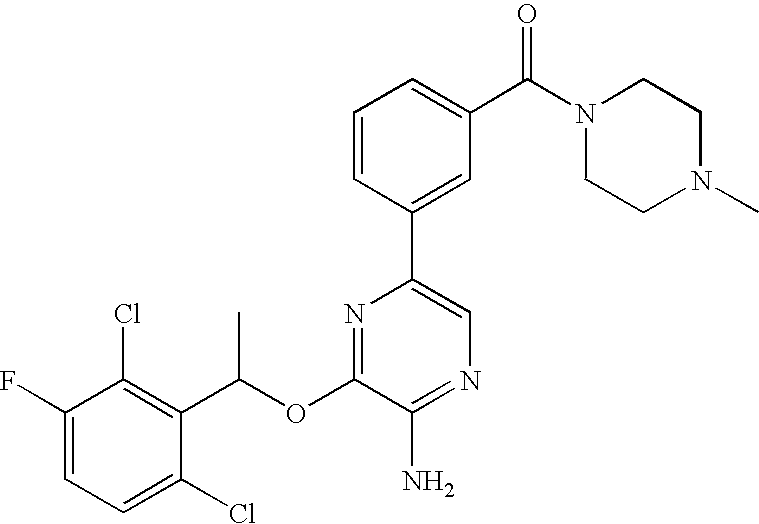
C1=C(F)C(Cl)=C(C(OC2=NC(C3=CC(C(N4CCN(C)CC4)=O)=CC=C3)=CN=C2N)C)C(Cl)=C1
